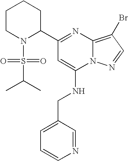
C1(C2=NC3=C(Br)C=NN3C(NCC3=CC=CN=C3)=C2)CCCCN1S(=O)(=O)C(C)C
